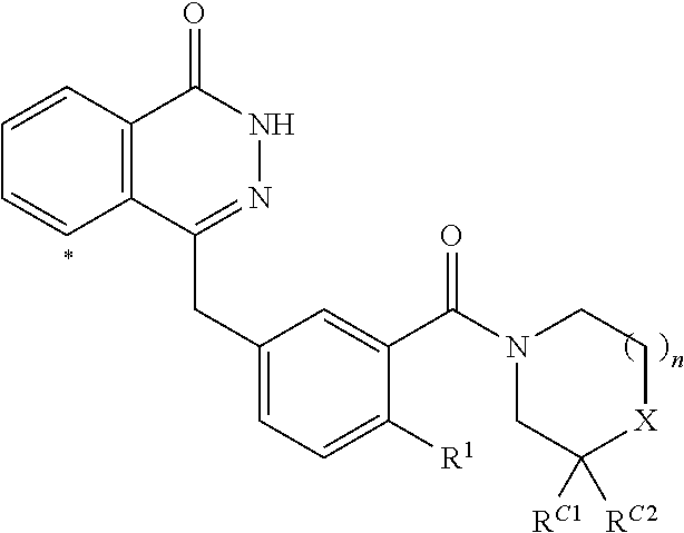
C12=C(C(CC3=CC=C([R1])C(C(N4CC([RC1])([RC2])[X]CC4)=O)=C3)=NNC1=O)C=CC=C2
